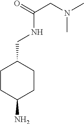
C1CC(N)CCC1CNC(CN(C)C)=O
